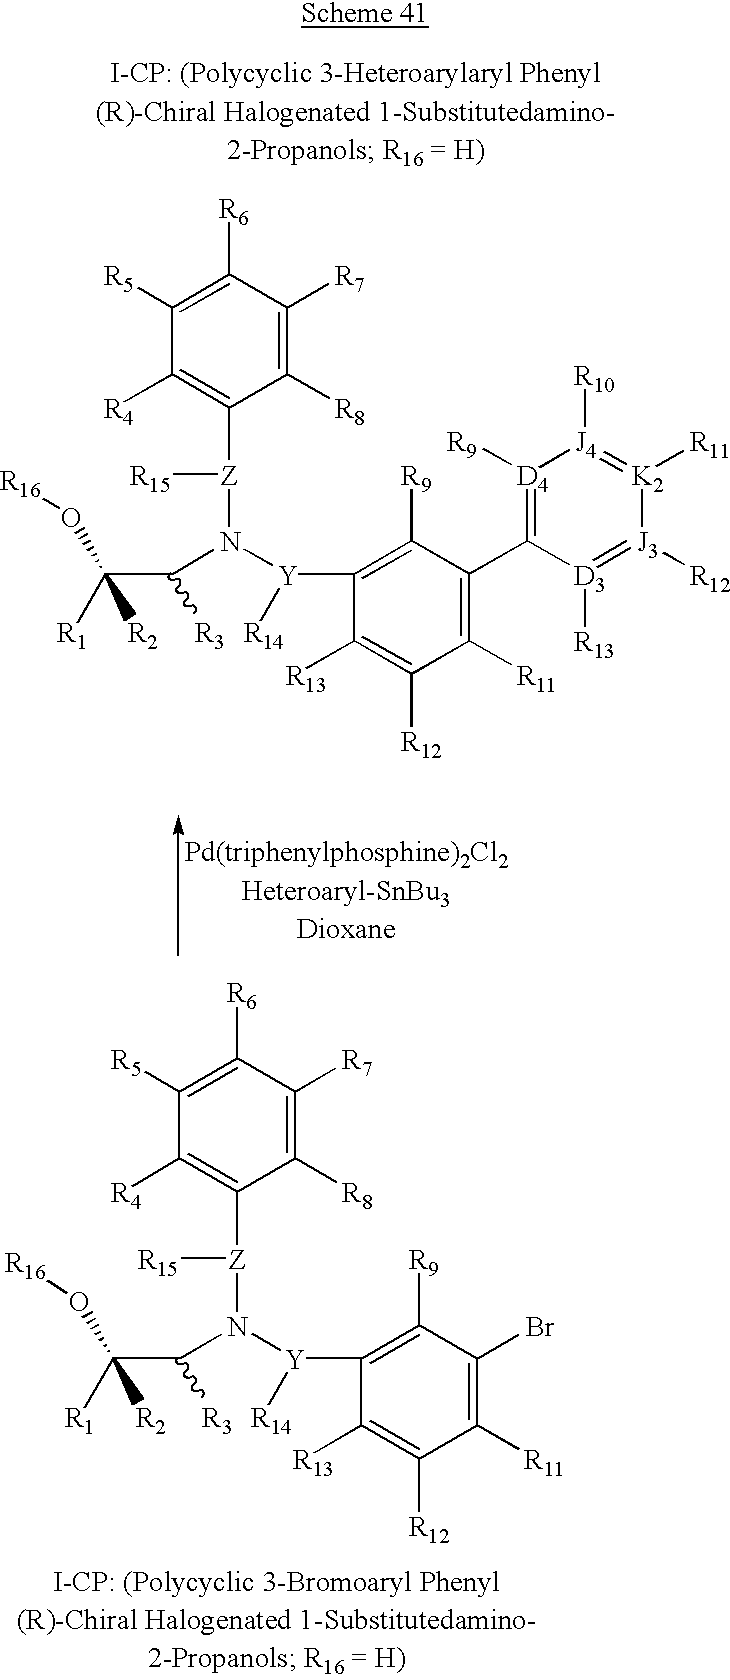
C1([R5])=C([R6])C([R7])=C([R8])C([Z]([R15])N([Y](C2=C([R9])C(Br)=C([R11])C([R12])=C2[R13])[R14])C([R3])C([R1])([R2])O[R16])=C1[R4].C1([R5])=C([R6])C([R7])=C([R8])C([Z]([R15])N([Y](C2=C([R9])C(C3=[D4]([R9])[J4]([R10])=[K2]([R11])[J3]([R12])=[D3]3[R13])=C([R11])C([R12])=C2[R13])[R14])C([R3])C([R1])([R2])O[R16])=C1[R4]
